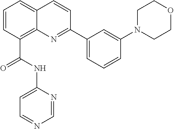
C1=CC(C(NC2=CC=NC=N2)=O)=C2C(=C1)C=CC(C1=CC=CC(N3CCOCC3)=C1)=N2
